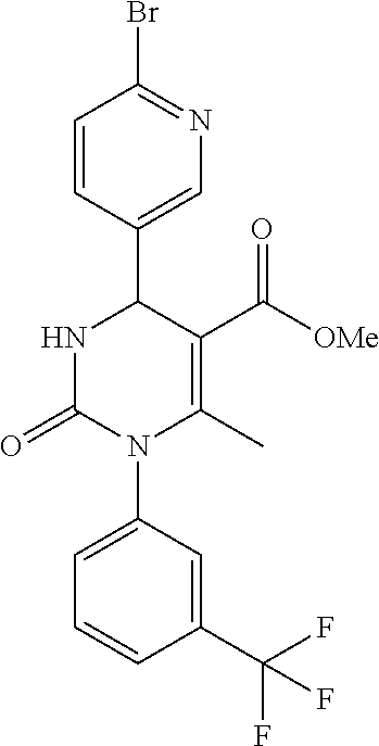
N1C(=O)N(C2=CC=CC(C(F)(F)F)=C2)C(C)=C(C([OMe])=O)C1C1=CN=C(Br)C=C1
